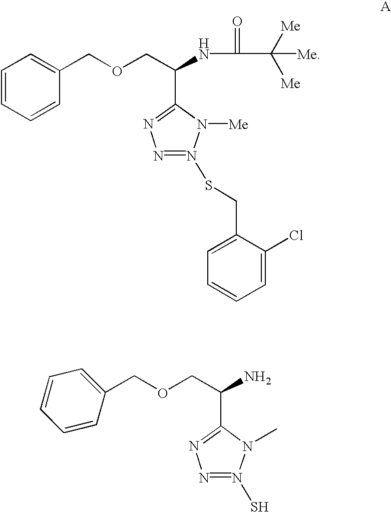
O(CC(NC(=O)C([Me])([Me])[Me])C1=NN=N(SCC2=CC=CC=C2Cl)N1[Me])CC1=CC=CC=C1.O(CC(N)C1=NN=N(S)N1C)CC1=CC=CC=C1
